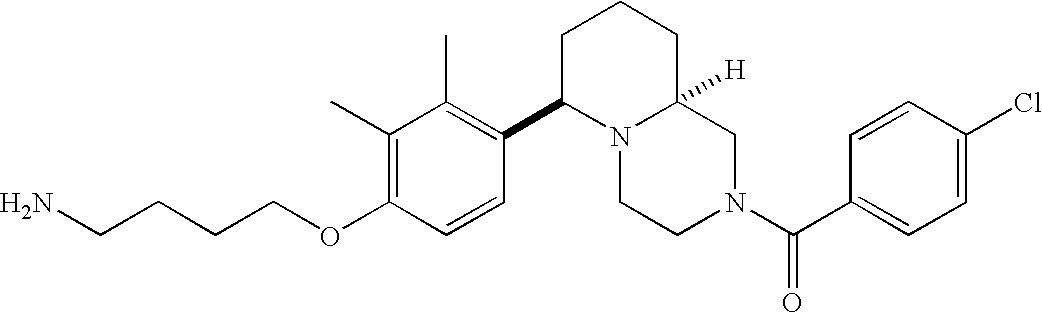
C(CCOC1=C(C)C(C)=C(C2N3C([H])(CCC2)CN(C(C2=CC=C(Cl)C=C2)=O)CC3)C=C1)CN
